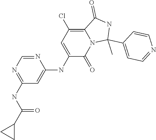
C1(NC(C2CC2)=O)=NC=NC(NC2=CC(Cl)=C3N(C2=O)C(C)(C2=CC=NC=C2)NC3=O)=C1
